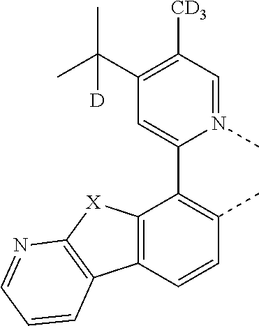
C12=C(C=CC(C)=C1C1=CC(C(C)(C)[D])=C([CD3])C=N1C)C1=C([X]2)N=CC=C1
